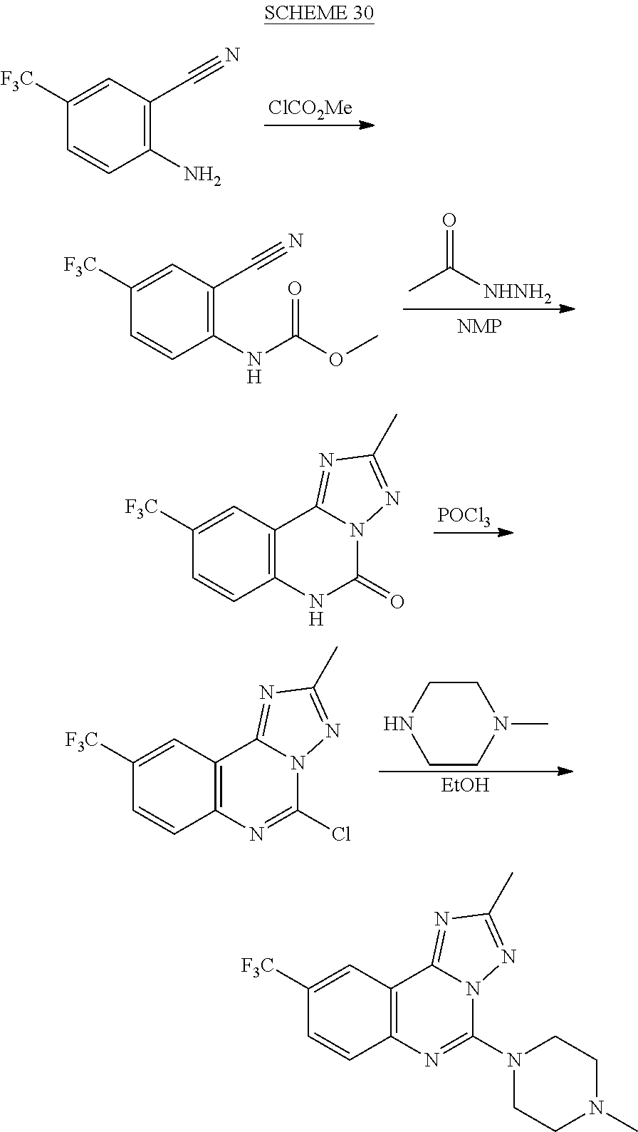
[ClCO2Me].C1([F3C])=CC(C#N)=C(N)C=C1.CC([NHNH2])=O.C1([F3C])=CC(C#N)=C(NC(OC)=O)C=C1.[POCl3].C1([F3C])=CC2=C(C=C1)NC(=O)N1C2=NC(C)=N1.N1(C)CCNCC1.[EtOH].C1([F3C])=CC2=C(C=C1)N=C(Cl)N1C2=NC(C)=N1.C1([F3C])=CC2=C(C=C1)N=C(N1CCN(C)CC1)N1C2=NC(C)=N1
